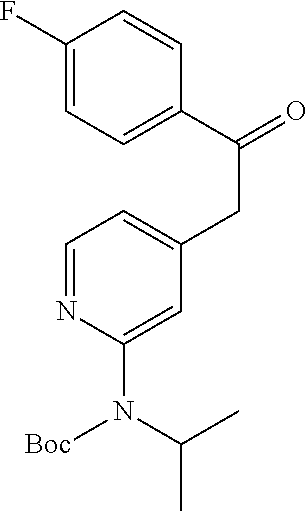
C1=C(CC(=O)C2=CC=C(F)C=C2)C=C(N(C(C)C)[Boc])N=C1
